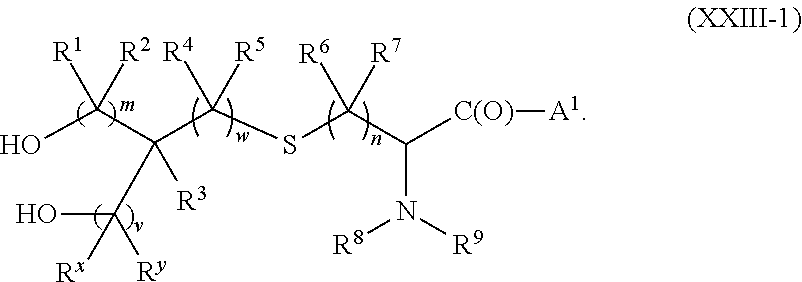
OC(C(C([R5])([R4])SC([R7])([R6])C([C(O)][A1])N([R9])[R8])([R3])C(O)([Rx])[Ry])([R1])[R2]
